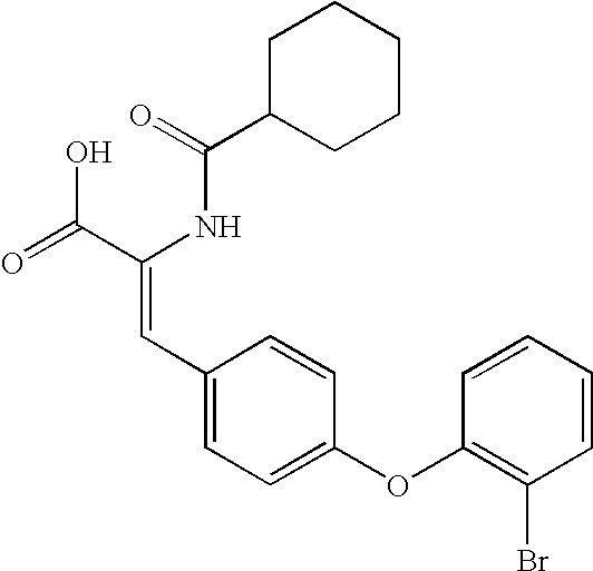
C(=O)(NC(C(=O)O)=CC1=CC=C(OC2=C(Br)C=CC=C2)C=C1)C1CCCCC1
